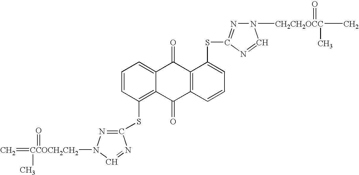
C1(SC2=NN([CCOCH2CH2](=O)(C)=C)C=N2)=C2C(=CC=C1)C(=O)C1=C(C2=O)C=CC=C1SC1=NN([CH2CH2OCC](C)(=O)C)C=N1
